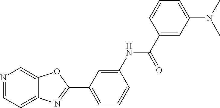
C1=C(NC(=O)C2=CC(N(C)C)=CC=C2)C=CC=C1C1=NC2=CC=NC=C2O1
